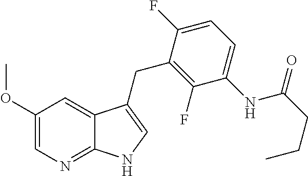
C12=NC=C(OC)C=C1C(CC1=C(F)C(NC(CCC)=O)=CC=C1F)=CN2
